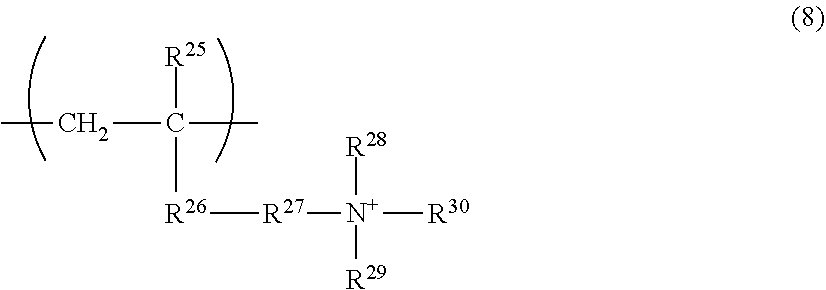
C(C([R25])([R26][R27][N+]([R28])([R30])[R29])C)C
